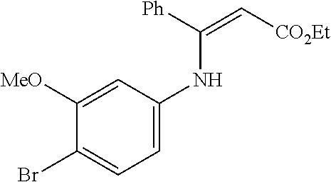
N(C([Ph])=C[CO2Et])C1=CC=C(Br)C([MeO])=C1
